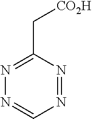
N1=NC=NN=C1C[CO2H]
